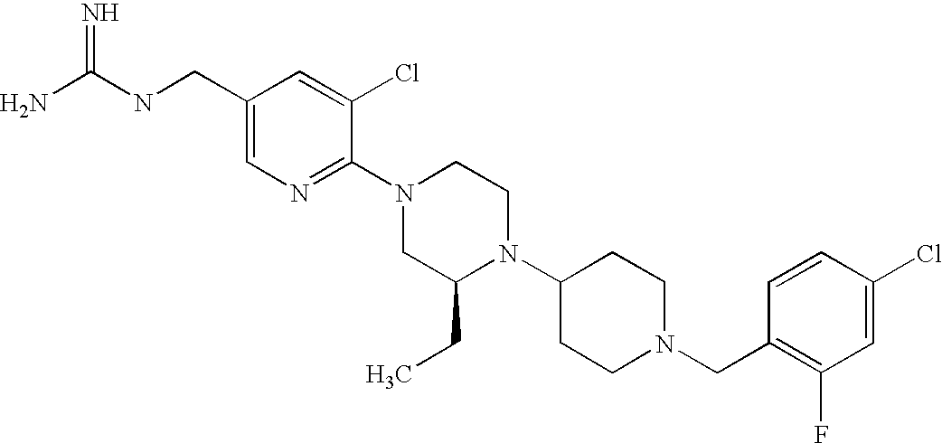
C1(Cl)=CC(F)=C(CN2CCC(N3C(CC)CN(C4=NC=C(CNC(N)=N)C=C4Cl)CC3)CC2)C=C1
